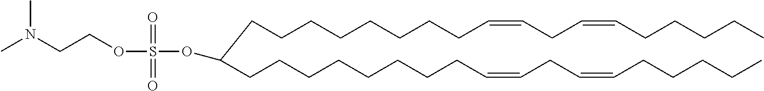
CCCCCC=CCC=CCCCCCCCCC(CCCCCCCCC=CCC=CCCCCC)OS(OCCN(C)C)(=O)=O
